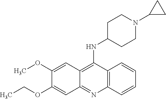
C12=C(C=CC=C1)N=C1C(=C2NC2CCN(C3CC3)CC2)C=C(OC)C(OCC)=C1
